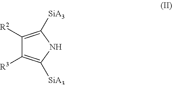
C1([R2])=C([SiA3])NC([SiA3])=C1[R3]
